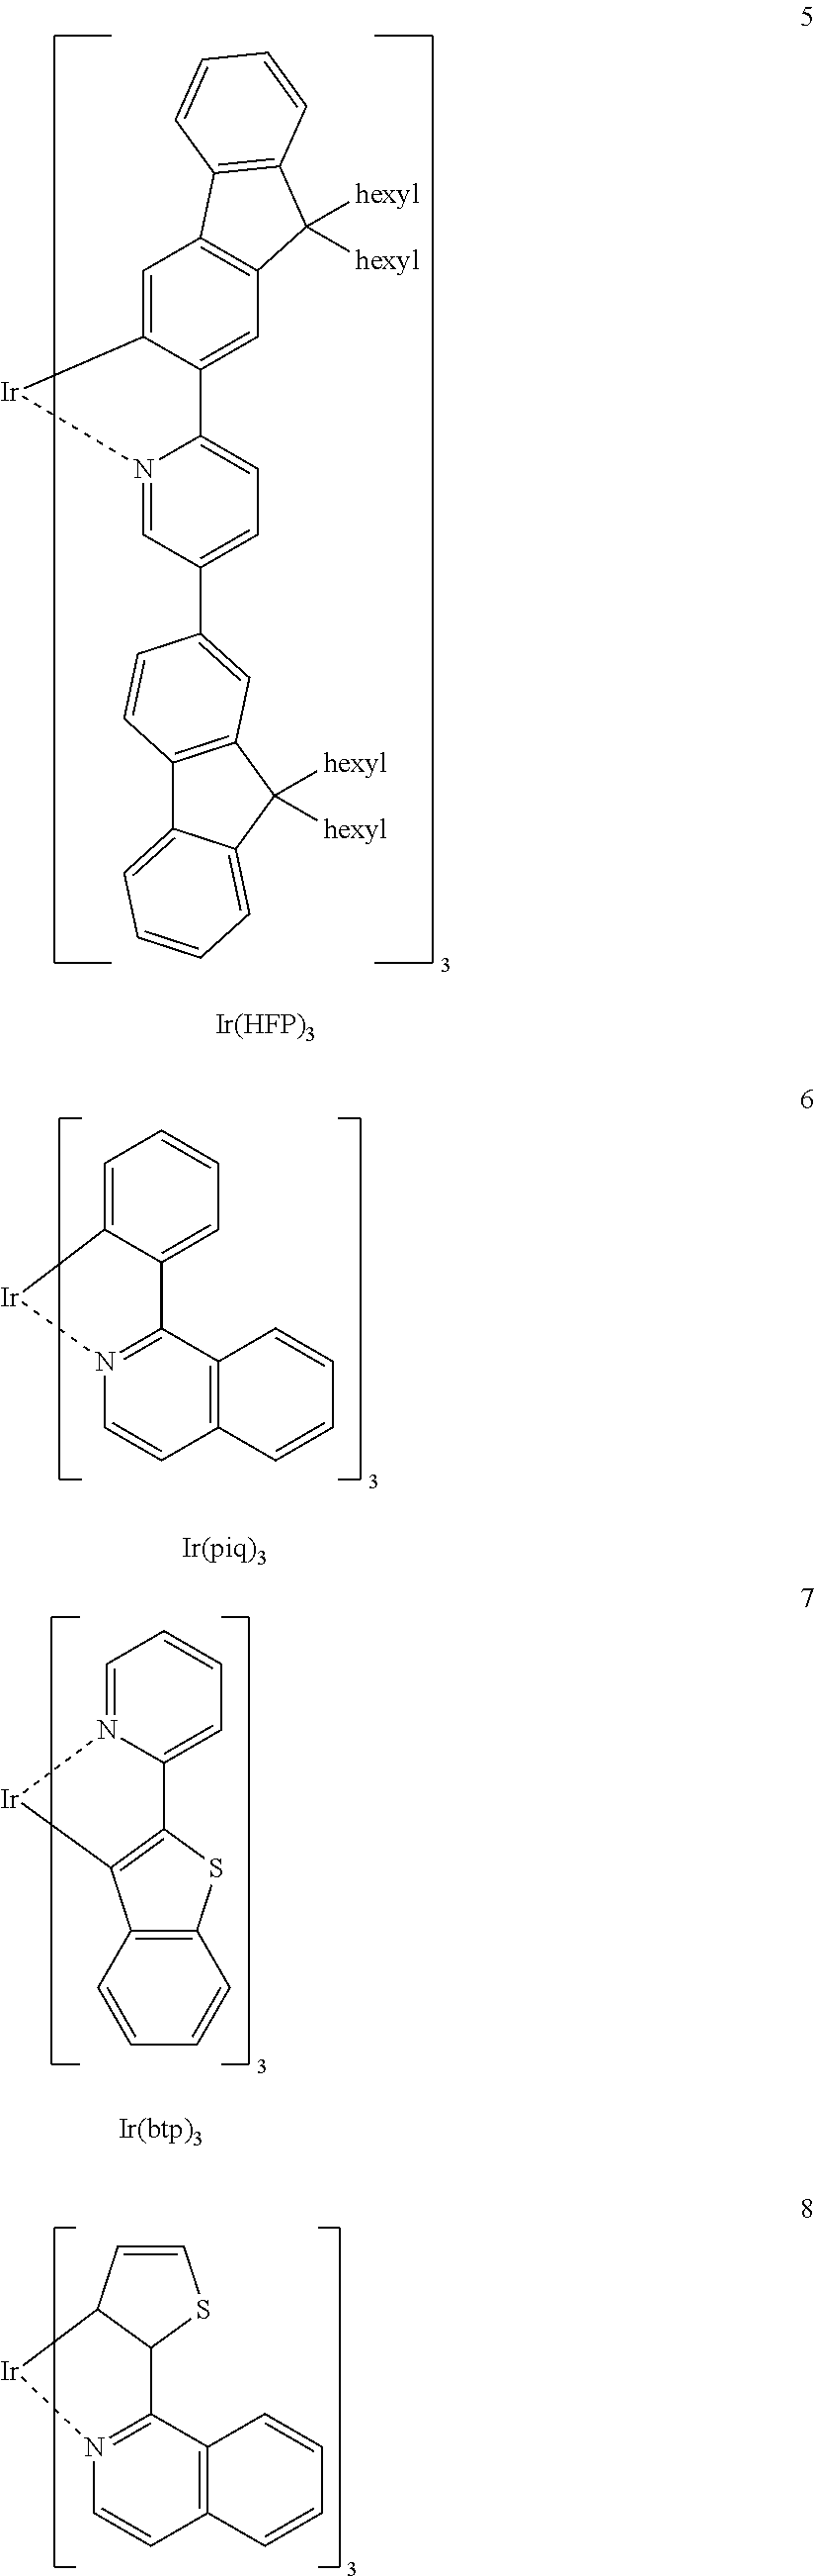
C1=C2C(=CC3=C1C1=C(C3([hexyl])[hexyl])C=CC=C1)C1=CC=C(C3=CC4=C(C5=CC=CC=C5C4([hexyl])[hexyl])C=C3)C=N1[Ir]2.[Ir(HFP)3].C12=C(C3=N(C=C1)[Ir]C1=CC=CC=C31)C=CC=C2.C1=N2C(=CC=C1)C1=C(C3=C(C=CC=C3)S1)[Ir]2.C1=CC2C(S1)C1=N(C=CC3=C1C=CC=C3)[Ir]2
